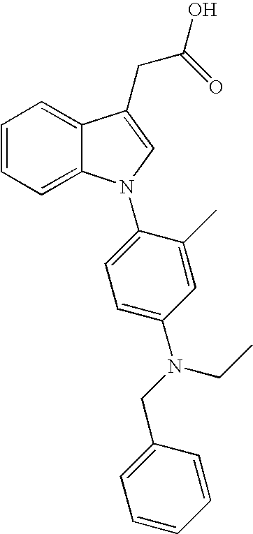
C1=CC=C2C(=C1)C(CC(=O)O)=CN2C1=CC=C(N(CC2=CC=CC=C2)CC)C=C1C
